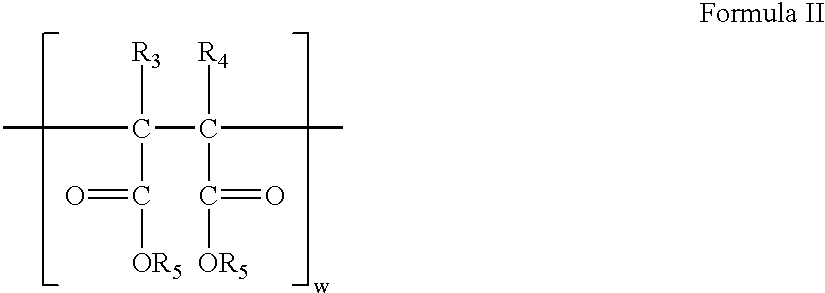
C(C([R4])(C(=O)[OR5])C)([R3])(C(=O)[OR5])C
